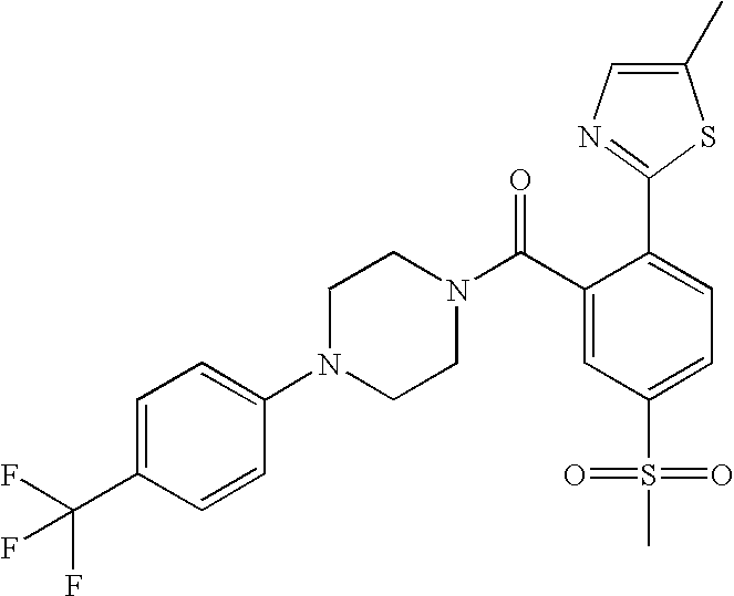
C1(C(F)(F)F)=CC=C(N2CCN(C(C3=CC(S(=O)(=O)C)=CC=C3C3=NC=C(C)S3)=O)CC2)C=C1
